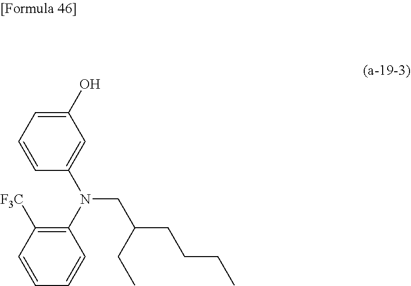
C1(O)=CC=CC(N(C2=C([F3C])C=CC=C2)CC(CCCC)CC)=C1
